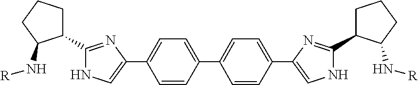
C1(C2=CC=C(C3=CNC(C4CCCC4N[R])=N3)C=C2)=CC=C(C2=CNC(C3CCCC3N[R])=N2)C=C1
